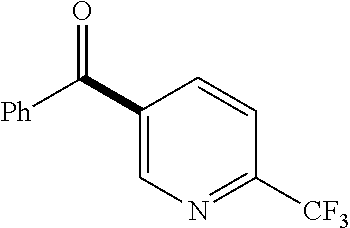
C1(C([Ph])=O)=CN=C([CF3])C=C1
